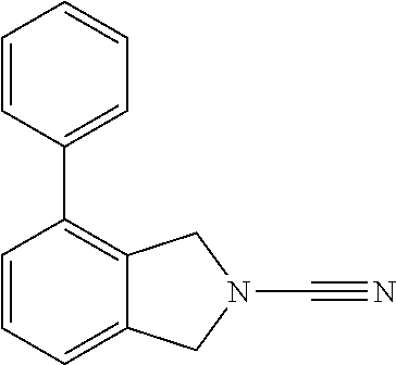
C1=CC(C2=C3C(=CC=C2)CN(C#N)C3)=CC=C1
